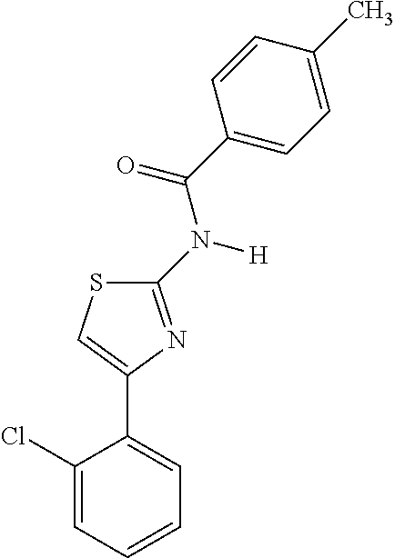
C1(N([H])C(C2=CC=C(C)C=C2)=O)=NC(C2=CC=CC=C2Cl)=CS1
